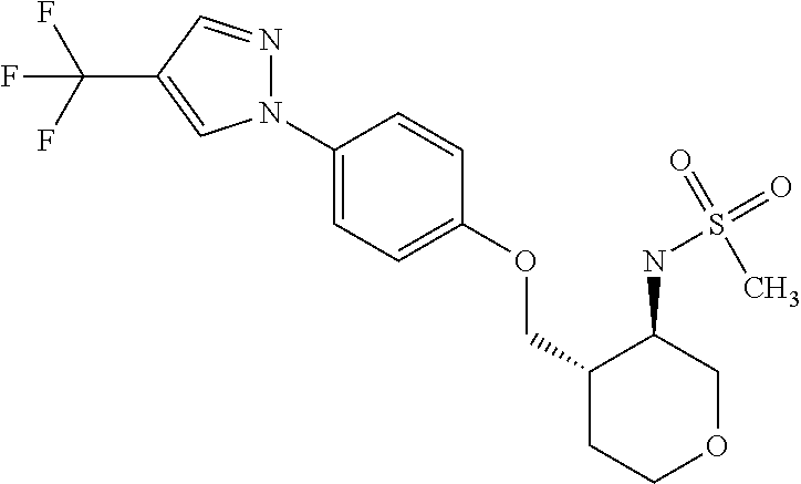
C1(N2N=CC(C(F)(F)F)=C2)=CC=C(OCC2CCOCC2NS(=O)(C)=O)C=C1
